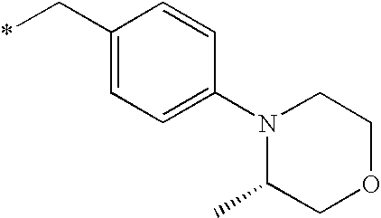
C1(C*)=CC=C(N2C(C)COCC2)C=C1
